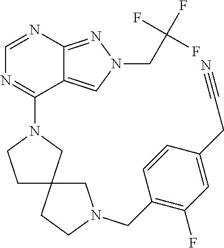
C1=NC2=NN(CC(F)(F)F)C=C2C(N2CCC3(C2)CCN(CC2=C(F)C=C(CC#N)C=C2)C3)=N1
